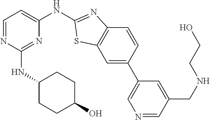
C1=C(C2=CN=CC(CNCCO)=C2)C=CC2=C1SC(NC1=CC=NC(NC3CCC(O)CC3)=N1)=N2
